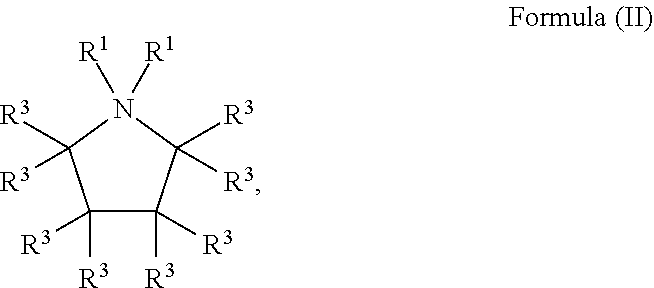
C1([R3])([R3])C([R3])([R3])C([R3])([R3])N([R1])([R1])C1([R3])[R3]
